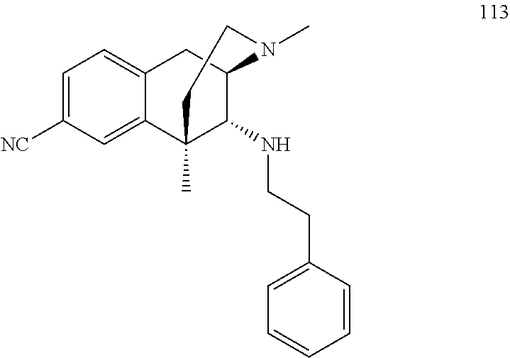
C1=C([NC])C=C2C(=C1)CC1C(NCCC3=CC=CC=C3)C2(C)CCN1C
